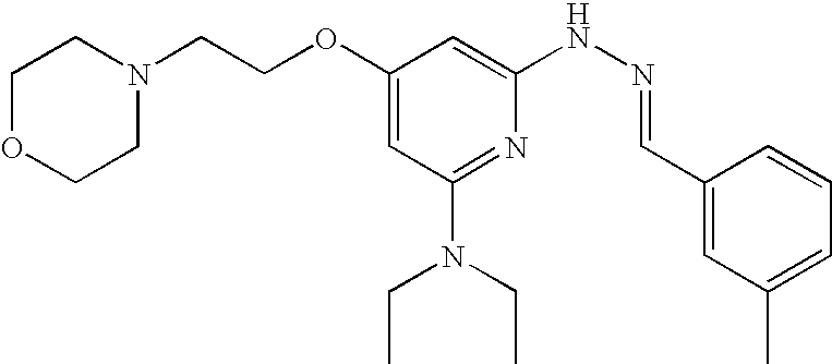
C1(OCCN2CCOCC2)=CC(N(CC)CC)=NC(NN=CC2=CC(C)=CC=C2)=C1
